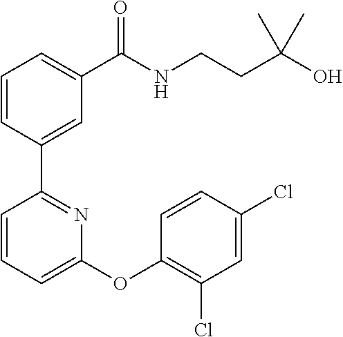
C1=CC(C2=NC(OC3=C(Cl)C=C(Cl)C=C3)=CC=C2)=CC(C(NCCC(O)(C)C)=O)=C1
